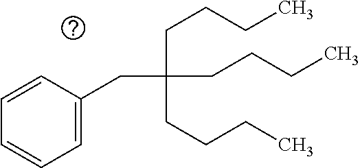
C1=CC(CC(CCCC)(CCCC)CCCC)=CC=C1
